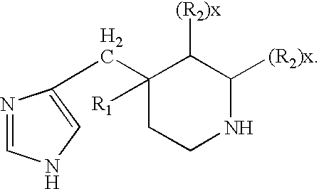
N1=CNC=C1CC1([R1])CCNC([(R2)x])C1[(R2)x]
